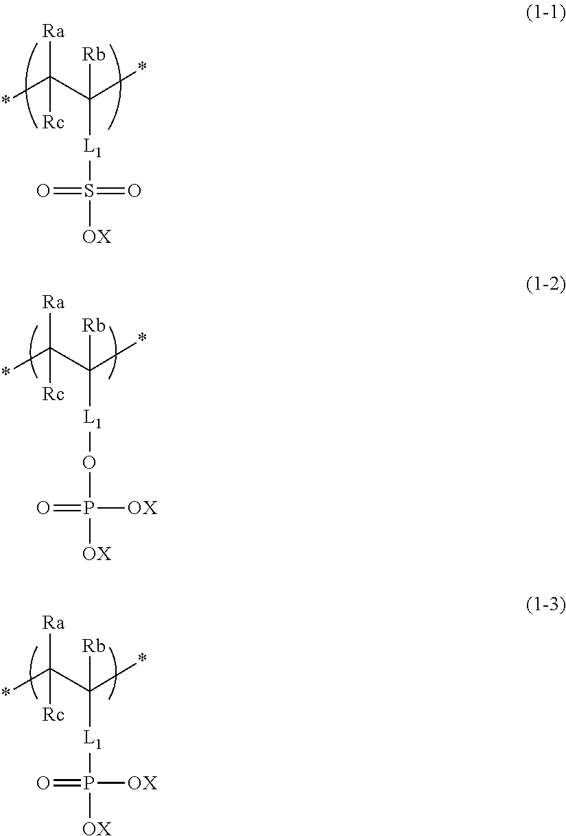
*C(C(*)([L1]S([OX])(=O)=O)[Rb])([Ra])[Rc].*C(C(*)([L1]OP([OX])([OX])=O)[Rb])([Ra])[Rc].*C(C(*)([L1]P(=O)([OX])[OX])[Rb])([Ra])[Rc]
